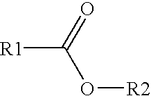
C([R1])(=O)O[R2]
